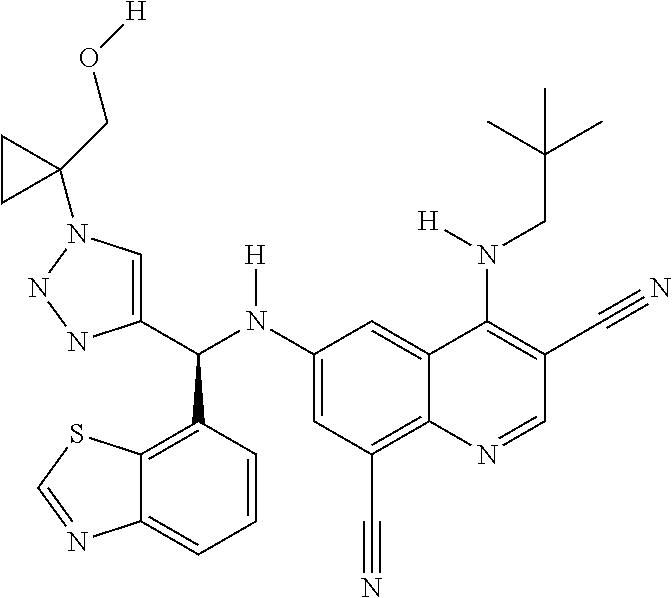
C1(N(C(C2=CN(C3(CO[H])CC3)NN2)C2=C3C(=CC=C2)N=CS3)[H])=CC(C#N)=C2C(=C1)C(N(CC(C)(C)C)[H])=C(C#N)C=N2
